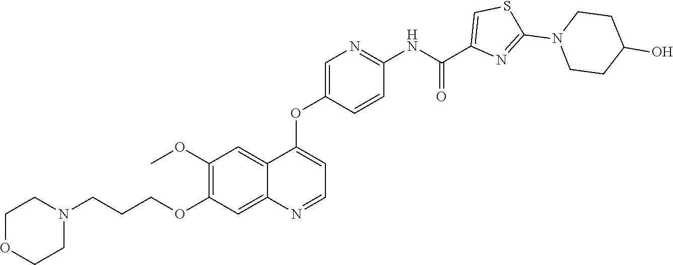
C1OCCN(CCCOC2=C(OC)C=C3C(=C2)N=CC=C3OC2=CN=C(NC(C3=CSC(N4CCC(O)CC4)=N3)=O)C=C2)C1
